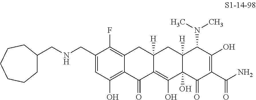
C1(CNCC2CCCCCC2)=CC(O)=C2C(=C1F)CC1([H])C(=C(O)C3(O)C([H])(C1)C(N(C)C)C(O)=C(C(N)=O)C3=O)C2=O
